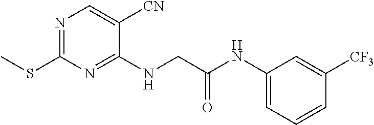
N1=C(SC)N=C(NCC(NC2=CC=CC([CF3])=C2)=O)C([CN])=C1
